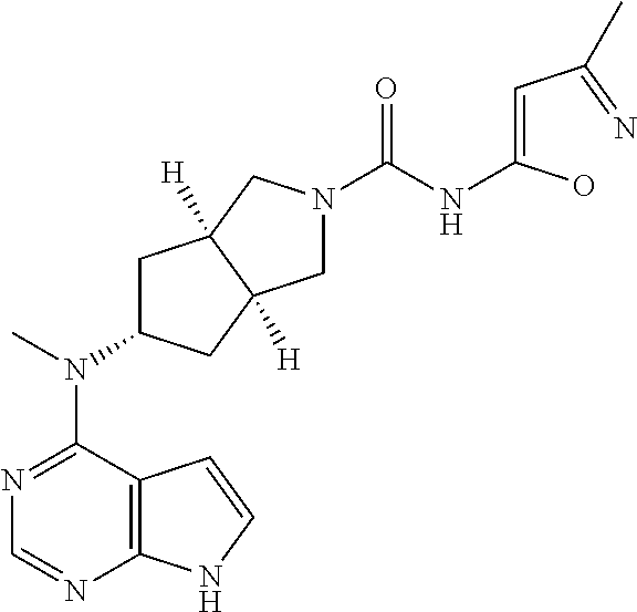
N1=C(N(C2CC3([H])C([H])(C2)CN(C(NC(=CC(=N)C)O)=O)C3)C)C2=C(N=C1)NC=C2
